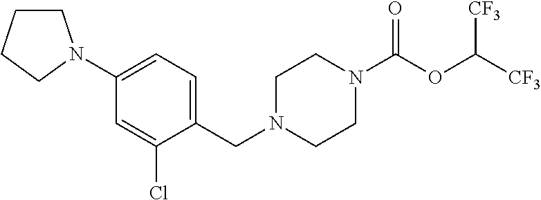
C1(N2CCCC2)=CC=C(CN2CCN(C(OC([CF3])[CF3])=O)CC2)C(Cl)=C1
